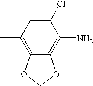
C12=C(C)C=C(Cl)C(N)=C1OCO2
